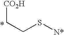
[CO2H]CCS[N*]
